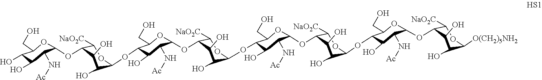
O(C1C(O)C(N[Ac])C(OC2C([NaO2C])OC(OC3C(O)C(N[Ac])C(OC4C([NaO2C])OC([O(CH2)5NH2])C(O)C4O)OC3CO)C(O)C2O)OC1CO)C1C(O)C(O)C(OC2OC(CO)C(OC3C(O)C(O)C(OC4OC(CO)C(O)C(O)C4N[Ac])C([NaO2C])O3)C(O)C2N[Ac])C([NaO2C])O1
